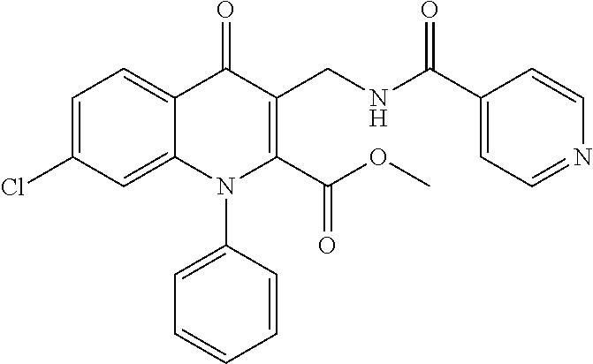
C1=C(Cl)C=C2C(=C1)C(=O)C(CNC(C1=CC=NC=C1)=O)=C(C(OC)=O)N2C1=CC=CC=C1
